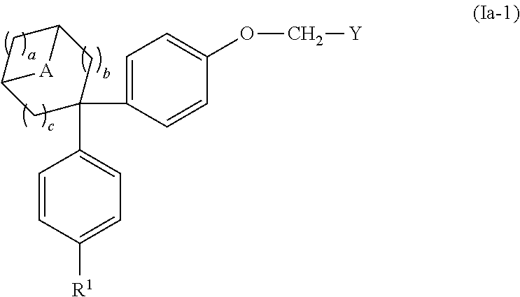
C1=C(C2(C3=CC=C([R1])C=C3)CC3CC(C2)[A]3)C=CC(OC[Y])=C1
